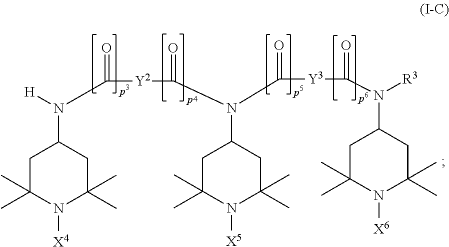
C1C(C)(C)N([X4])C(C)(C)CC1N([H])C(=O)[Y2]C(N(C([Y3]C(N([R3])C1CC(C)(C)N([X6])C(C)(C)C1)=O)=O)C1CC(C)(C)N([X5])C(C)(C)C1)=O
